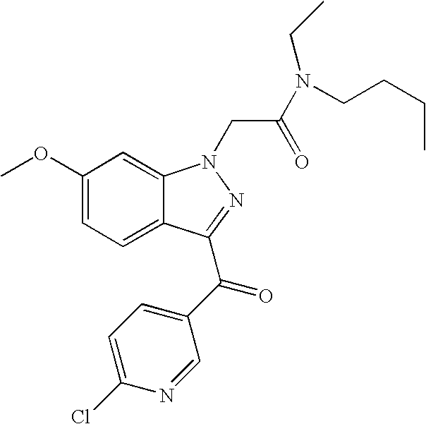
C1(OC)=CC=C2C(=C1)N(CC(N(CC)CCCC)=O)N=C2C(C1=CC=C(Cl)N=C1)=O
